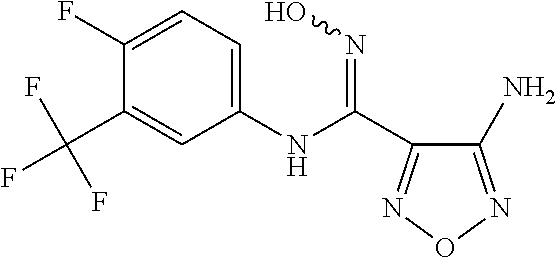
C1(F)=CC=C(NC(C2=NON=C2N)=NO)C=C1C(F)(F)F
